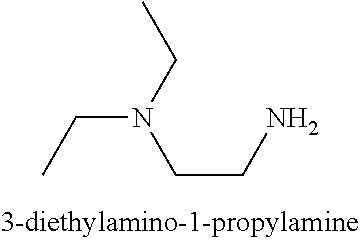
C(N(CC)CCN)C
